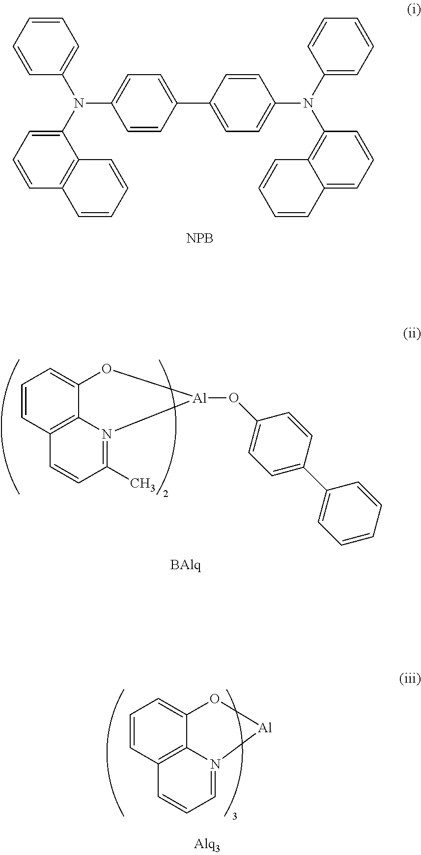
C1=CC2=C3C(=C1)O[Al](OC1=CC=C(C4=CC=CC=C4)C=C1)N3=C(C)C=C2.C1=CC(N(C2=CC=CC3=C2C=CC=C3)C2=CC=C(C3=CC=C(N(C4=CC=CC=C4)C4=C5C(=CC=C4)C=CC=C5)C=C3)C=C2)=CC=C1.[NPB].C1=CC2=C3C(=C1)O[Al]N3=CC=C2
